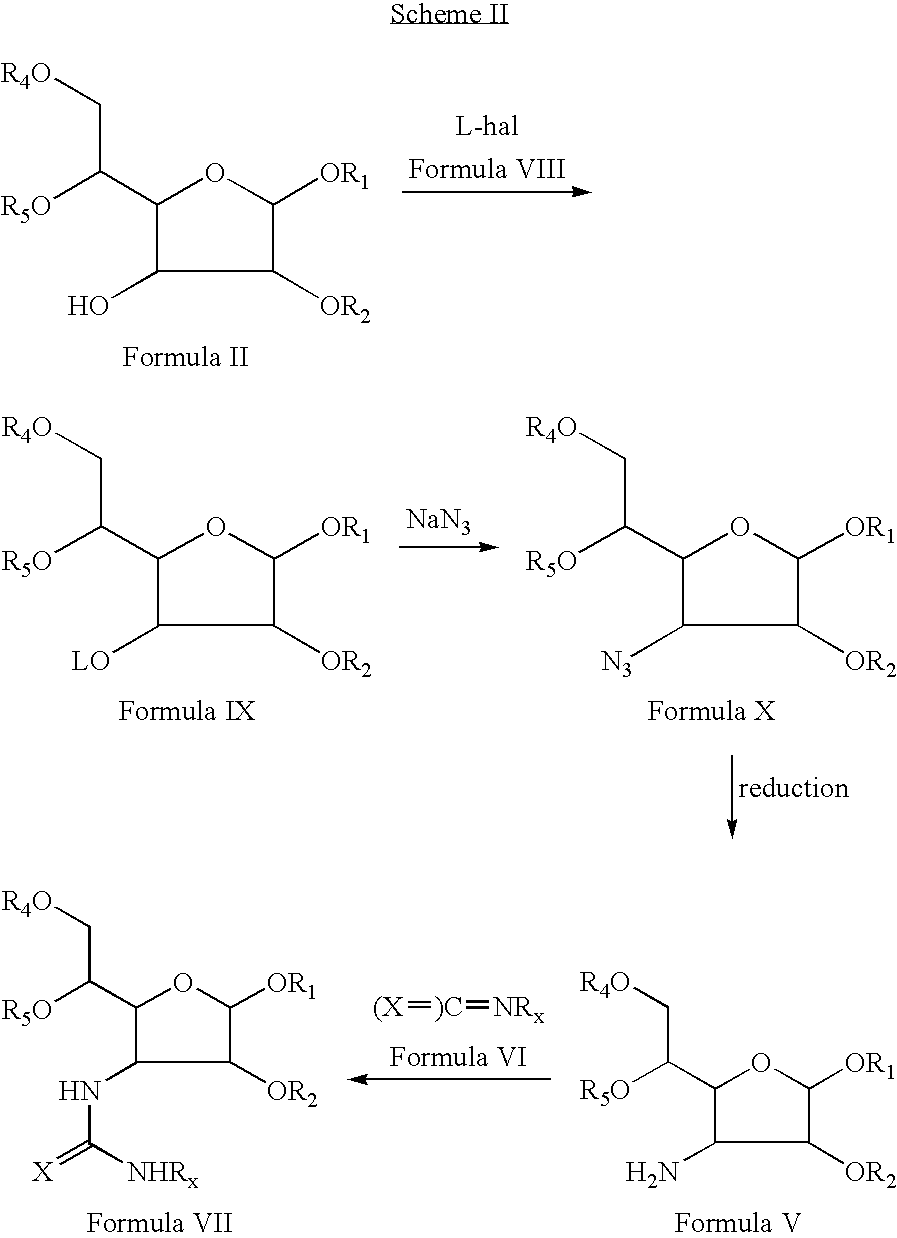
C1([OR2])C([OR1])OC(C([R5O])C[R4O])C1NC(=[X])[NHRx].C1([OR2])C([OR1])OC(C([R5O])C[R4O])C1N.[(X]=[)C]=[NRx].C1([OR2])C([OR1])OC(C([R5O])C[R4O])C1O.[NaN3].C1([OR2])C([OR1])OC(C([R5O])C[R4O])C1[LO].C1([OR2])C([OR1])OC(C([R5O])C[R4O])C1[N3]
